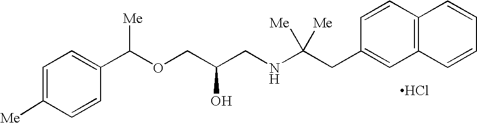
Cl.C1=C([Me])C=CC(C(OCC(CNC(CC2=CC3=C(C=C2)C=CC=C3)([Me])[Me])O)[Me])=C1
